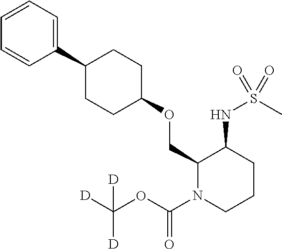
C1(COC2CCC(C3=CC=CC=C3)CC2)N(C(OC([D])([D])[D])=O)CCCC1NS(C)(=O)=O
